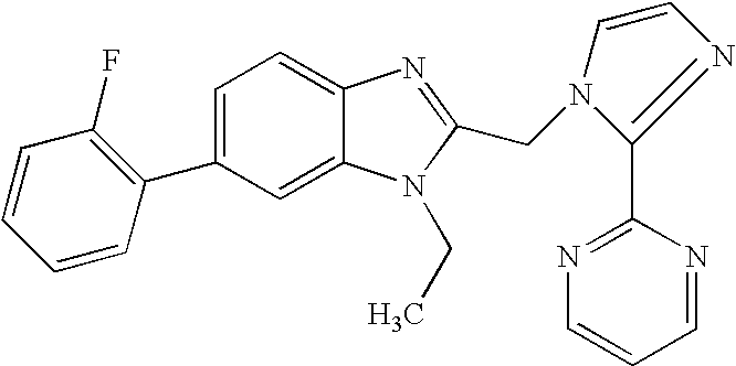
C1=C(C2=C(F)C=CC=C2)C=C2C(=C1)N=C(CN1C(C3=NC=CC=N3)=NC=C1)N2CC
